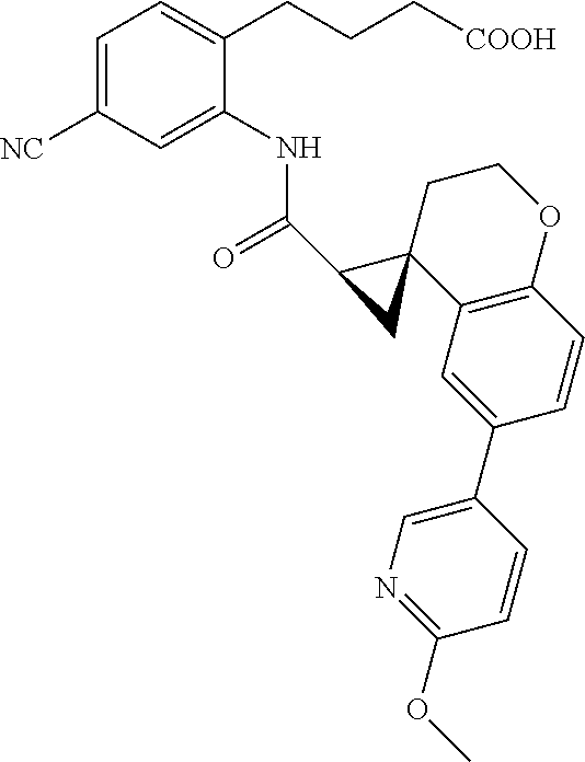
C1=C([NC])C=C(NC(=O)C2C3(C4=C(OCC3)C=CC(C3=CN=C(OC)C=C3)=C4)C2)C(CCC[COOH])=C1
